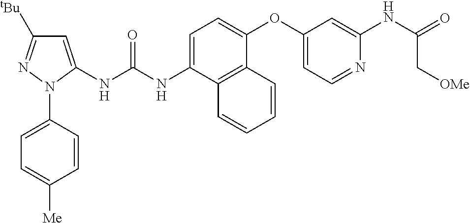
C1=C(NC(NC2=CC([tBu])=NN2C2=CC=C([Me])C=C2)=O)C2=C(C(OC3=CC=NC(NC(=O)C[OMe])=C3)=C1)C=CC=C2
